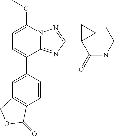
C1=C(OC)N2C(=NC(C3(C(NC(C)C)=O)CC3)=N2)C(C2=CC3=C(C=C2)C(=O)OC3)=C1
